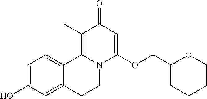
OC1=CC=C2C(=C1)CCN1C2=C(C)C(=O)C=C1OCC1CCCCO1
